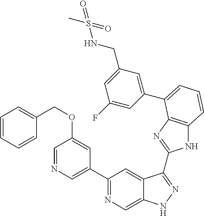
C1(C2=NC=C3C(=C2)C(C2=NC4=C(N2)C=CC=C4C2=CC(CNS(C)(=O)=O)=CC(F)=C2)=NN3)=CN=CC(OCC2=CC=CC=C2)=C1
